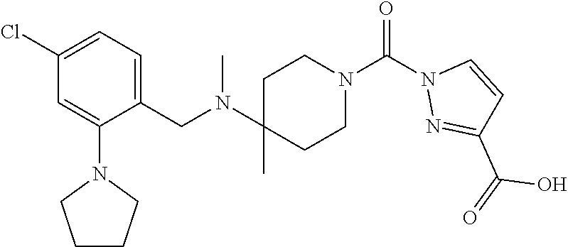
ClC1=CC=C(CN(C2(C)CCN(C(N3N=C(C(O)=O)C=C3)=O)CC2)C)C(N2CCCC2)=C1
